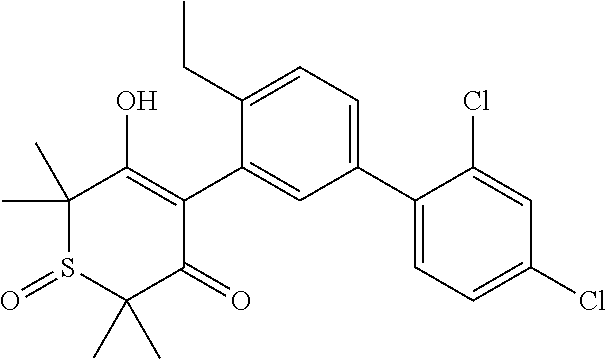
C1(C2=CC=C(Cl)C=C2Cl)=CC=C(CC)C(C2=C(O)C(C)(C)S(=O)C(C)(C)C2=O)=C1
